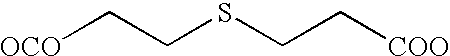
[OCO]CCSCC[COO]
